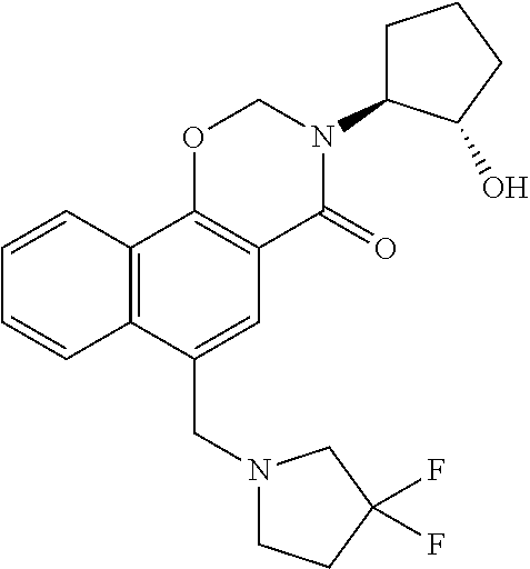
N1(CC2=CC3=C(C4=C2C=CC=C4)OCN(C2CCCC2O)C3=O)CCC(F)(F)C1
